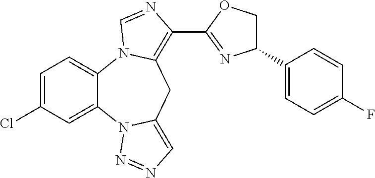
C1=C(Cl)C=C2C(=C1)N1C(=C(C3=NC(C4=CC=C(F)C=C4)CO3)N=C1)CC1=CN=NN21
